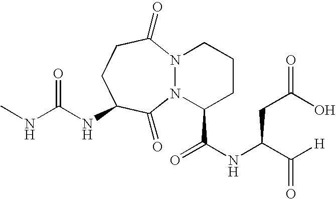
N(C(NC1CCC(=O)N2N(C1=O)C(C(NC(C([H])=O)CC(O)=O)=O)CCC2)=O)C
